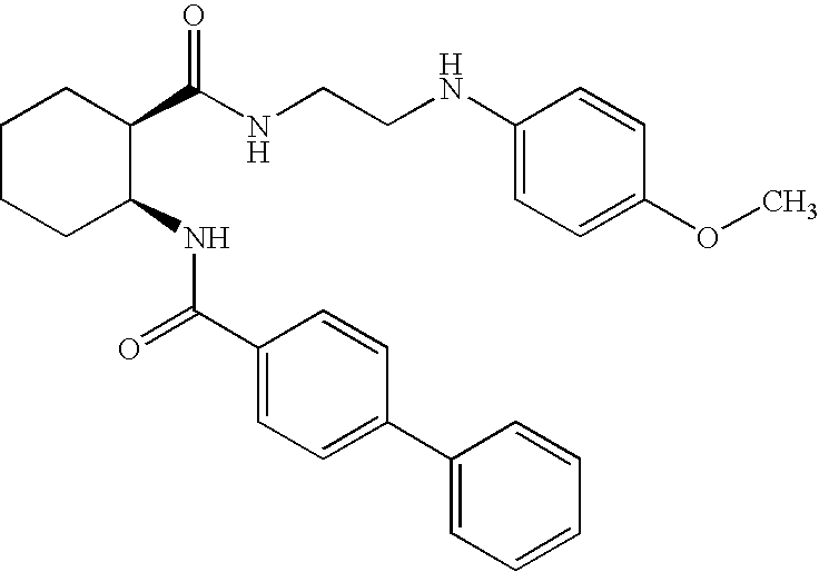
C1CCC(NC(=O)C2=CC=C(C3=CC=CC=C3)C=C2)C(C(NCCNC2=CC=C(OC)C=C2)=O)C1
